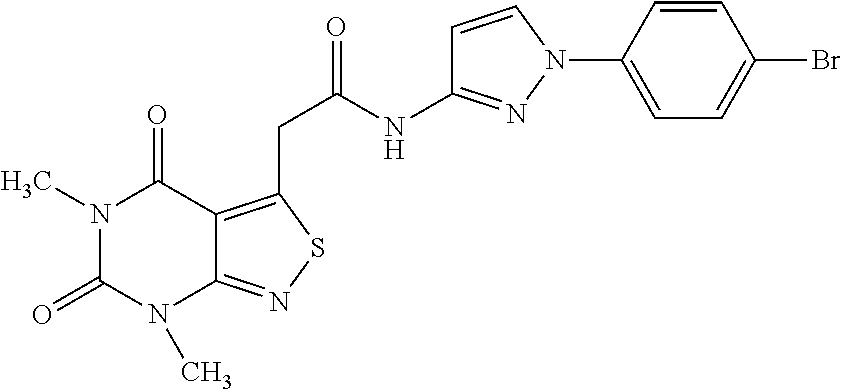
N1(C)C(=O)N(C)C2=NSC(CC(NC3=NN(C4=CC=C(Br)C=C4)C=C3)=O)=C2C1=O
